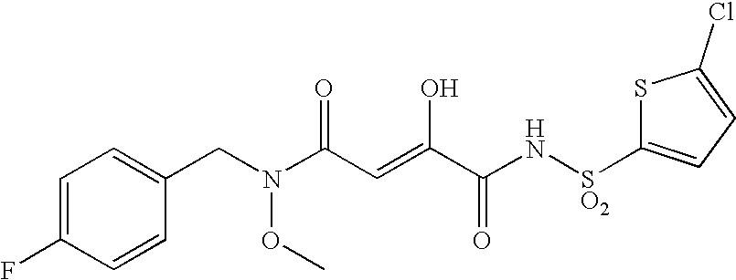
N(CC1=CC=C(F)C=C1)(OC)C(C=C(O)C(N[SO2]C1=CC=C(Cl)S1)=O)=O
